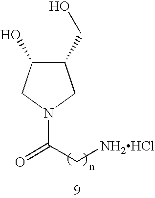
C1(CO)C(O)CN(C(C[NH2HCl])=O)C1
